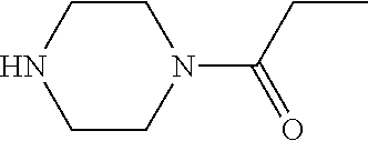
N1(C(CC)=O)CCNCC1
